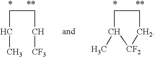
C(CC[CF3])CC.C1CC[CF2]C1C
